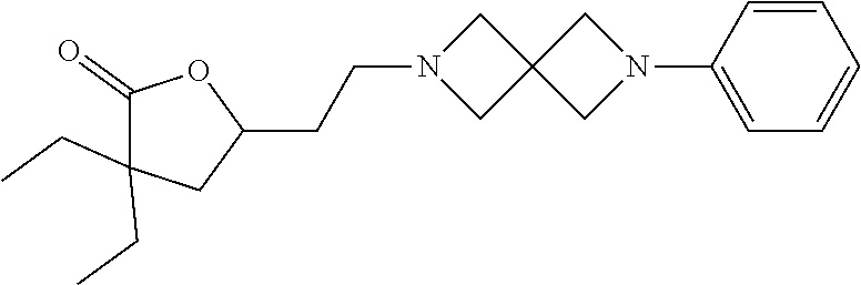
N1(CCC2OC(=O)C(CC)(CC)C2)CC2(C1)CN(C1=CC=CC=C1)C2
